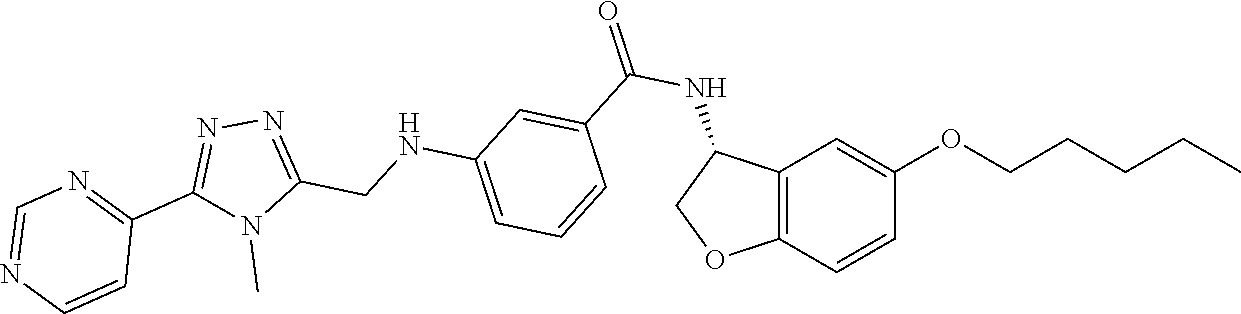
N1=CN=C(C2=NN=C(CNC3=CC=CC(C(=O)NC4C5=C(C=CC(OCCCCC)=C5)OC4)=C3)N2C)C=C1
